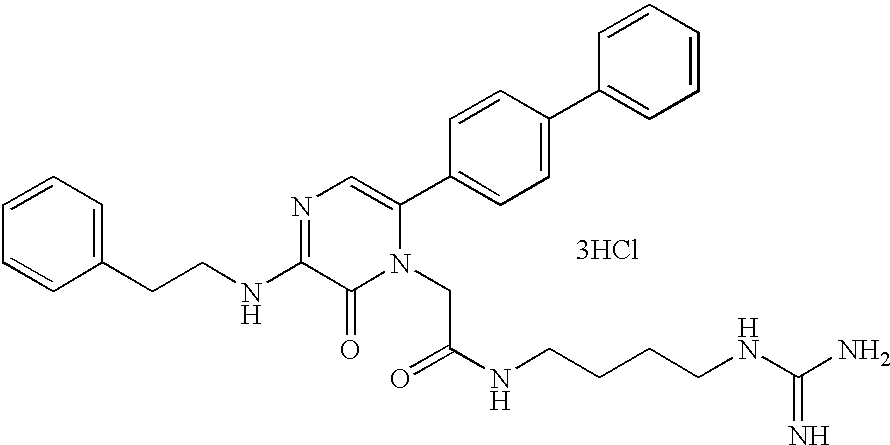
C1=CC=C(CCNC2=NC=C(C3=CC=C(C4=CC=CC=C4)C=C3)N(CC(=O)NCCCCNC(N)=N)C2=O)C=C1.[3HCl]
